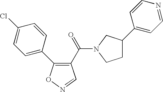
C1=C(C2=C(C(=O)N3CC(C4=CC=NC=C4)CC3)C=NO2)C=CC(Cl)=C1
